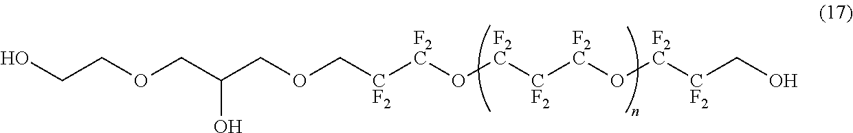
OC(COCCO)COC[CF2][F2C]O[F2C][CF2][F2C]O[F2C][CF2]CO
